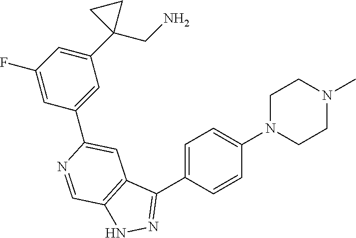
C1=C(C2=NNC3=C2C=C(C2=CC(C4(CN)CC4)=CC(F)=C2)N=C3)C=CC(N2CCN(C)CC2)=C1
